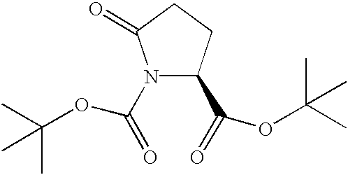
CC(C)(C)OC(=O)N1C(C(=O)OC(C)(C)C)CCC1=O
